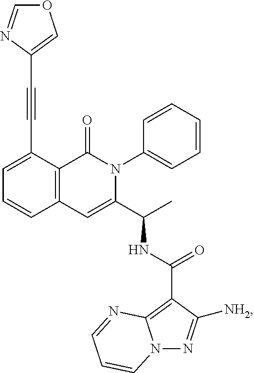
C1=C(C#CC2=COC=N2)C2=C(C=C1)C=C(C(C)NC(=O)C1=C3N(N=C1[NH2])C=CC=N3)N(C1=CC=CC=C1)C2=O
